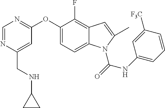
C(C1=CC(OC2=CC=C3C(=C2F)C=C(C)N3C(=O)NC2=CC=CC([F3C])=C2)=NC=N1)NC1CC1
